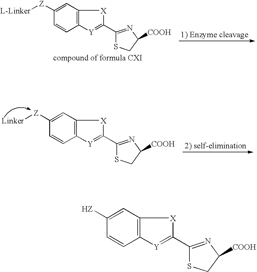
C1=C([Z][L-Linker])C=CC2=C1[X]C(C1=NC([COOH])CS1)=[Y]2.C1=C([Z][Linker])C=CC2=C1[X]C(C1=NC([COOH])CS1)=[Y]2.C1=C([HZ])C=CC2=C1[X]C(C1=NC([COOH])CS1)=[Y]2
